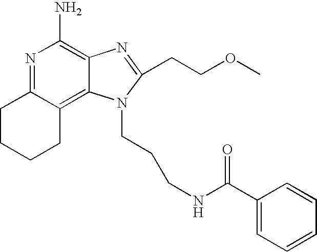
N1=C2C(=C3C(=C1N)N=C(CCOC)N3CCCNC(C1=CC=CC=C1)=O)CCCC2
